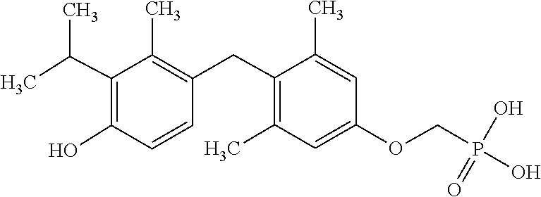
C1(C)=CC(OCP(O)(O)=O)=CC(C)=C1CC1=C(C)C(C(C)C)=C(O)C=C1
